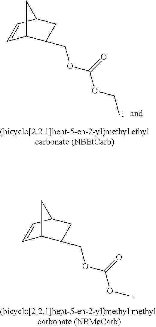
C1=CC2CC(COC(=O)OC)C1C2.C1=CC2CC(COC(=O)OCC)C1C2
